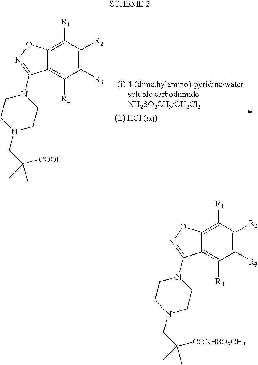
C1([R3])=C([R2])C([R1])=C2C(=C1[R4])C(N1CCN(CC([COOH])(C)C)CC1)=NO2.C1([R3])=C([R2])C([R1])=C2C(=C1[R4])C(N1CCN(CC([CONHSO2CH3])(C)C)CC1)=NO2
